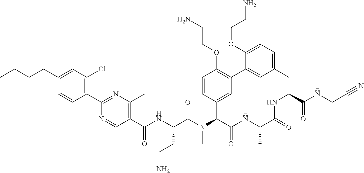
C1(C(NC(C(N(C2C(=O)NC(C)C(=O)NC(C(NCC#N)=O)CC3=CC=C(OCCN)C(=C3)C3=C(OCCN)C=CC2=C3)C)=O)CCN)=O)=C(C)N=C(C2=C(Cl)C=C(CCCC)C=C2)N=C1
